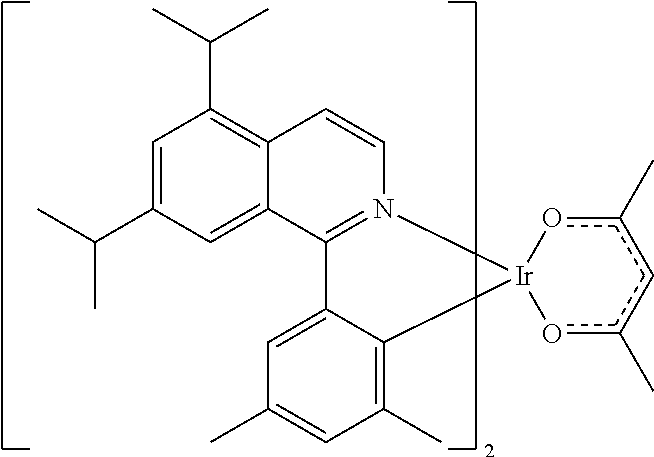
C12=N(C=CC3=C(C(C)C)C=C(C(C)C)C=C13)[Ir]1(C3=C(C)C=C(C)C=C23)oc(C)cc(C)o1
